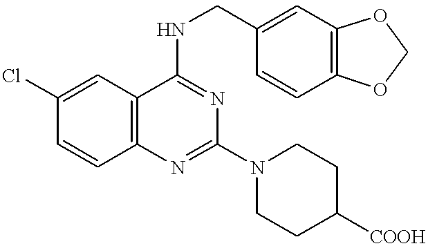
C1(Cl)=CC2=C(C=C1)N=C(N1CCC([COOH])CC1)N=C2NCC1=CC2=C(C=C1)OCO2
